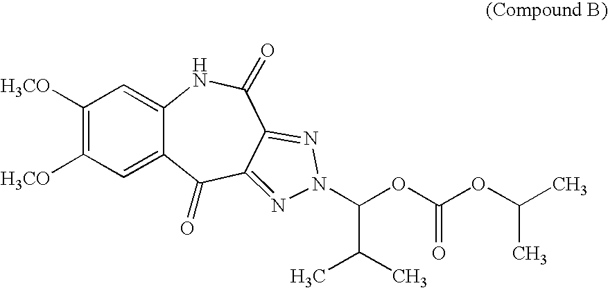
C1([H3CO])=C([H3CO])C=C2C(=C1)NC(=O)C1=NN(C(OC(OC(C)C)=O)C(C)C)N=C1C2=O
